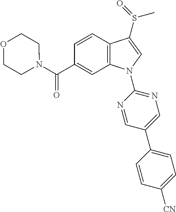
C(C1=CC2=C(C=C1)C(S(C)=O)=CN2C1=NC=C(C2=CC=C([CN])C=C2)C=N1)(=O)N1CCOCC1
